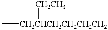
C[CH2CHCH2CH2CH2CH2][CH2CH3]
